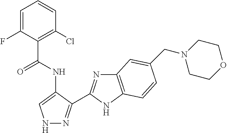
N1N=C(C2=NC3=C(N2)C=CC(CN2CCOCC2)=C3)C(NC(C2=C(Cl)C=CC=C2F)=O)=C1
